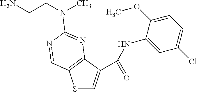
S1C=C(C(=O)NC2=CC(Cl)=CC=C2OC)C2=C1C=NC(N(CCN)C)=N2
